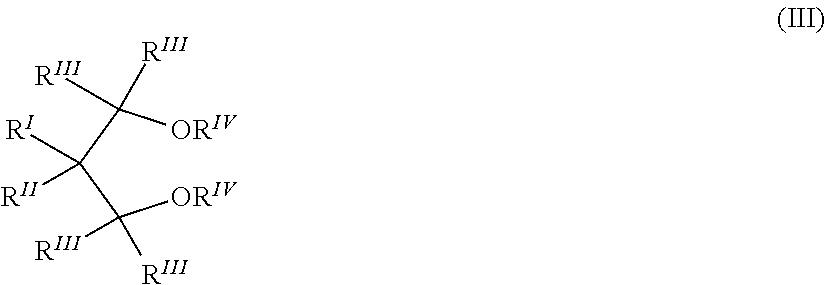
[ORIV]C(C(C([ORIV])([RIII])[RIII])([RI])[RII])([RIII])[RIII]
